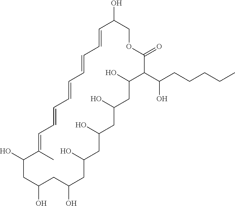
OC1C=CC=CC=CC=CC=C(C)C(O)CC(O)CC(O)CC(O)CC(O)CC(O)CC(O)C(C(CCCCC)O)C(=O)OC1
